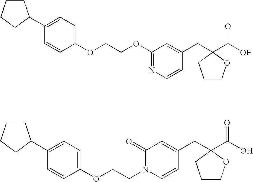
C1(C2CCCC2)=CC=C(OCCOC2=NC=CC(CC3(C(=O)O)OCCC3)=C2)C=C1.C1(C2CCCC2)=CC=C(OCCN2C=CC(CC3(C(O)=O)OCCC3)=CC2=O)C=C1
